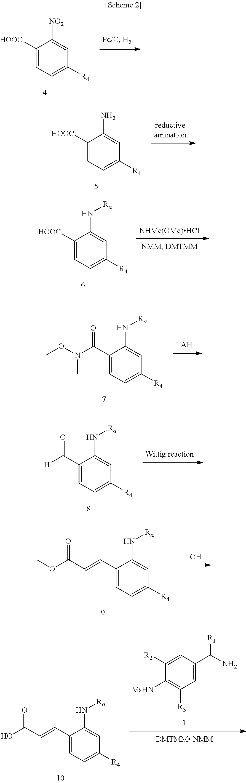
C1([HOOC])=CC=C([R4])C=C1[NO2].C1([HOOC])=CC=C([R4])C=C1N.C1([HOOC])=CC=C([R4])C=C1N[Ra].[NHMe(OMe)HCl].C1(C(N(OC)C)=O)=CC=C([R4])C=C1N[Ra].C1(C([H])=O)=CC=C([R4])C=C1N[Ra].C1(C=CC(OC)=O)=CC=C([R4])C=C1N[Ra].[LiOH].C1([MsHN])=C([R3])C=C(C(N)[R1])C=C1[R2].C1(C=CC(O)=O)=CC=C([R4])C=C1N[Ra]
